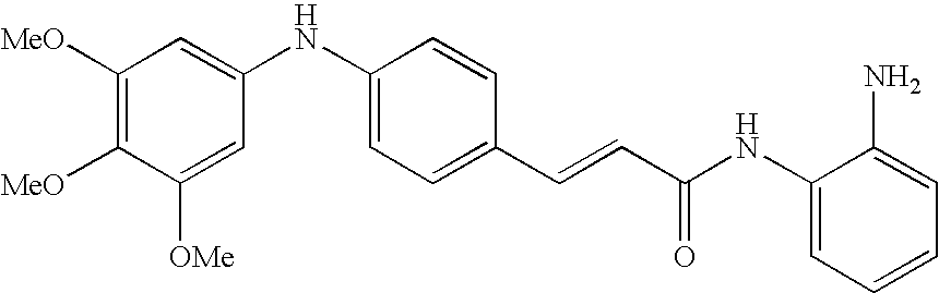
C1([MeO])=C([MeO])C([OMe])=CC(NC2=CC=C(C=CC(NC3=CC=CC=C3N)=O)C=C2)=C1
